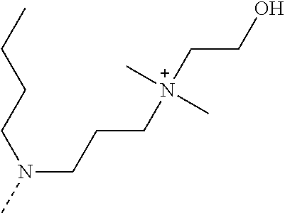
N(CCC[N+](CCO)(C)C)(CCCC)C
